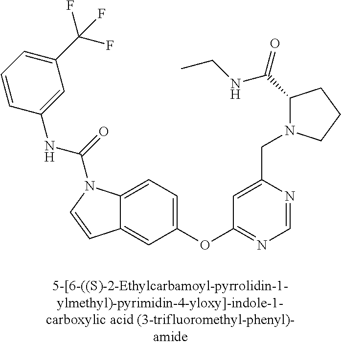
C12=CC=C(OC3=NC=NC(CN4C(C(=O)NCC)CCC4)=C3)C=C1C=CN2C(=O)NC1=CC(C(F)(F)F)=CC=C1
